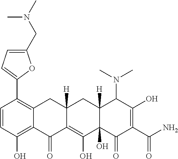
C1=CC(O)=C2C(=C1C1=CC=C(CN(C)C)O1)CC1([H])C(=C(O)C3(O)C([H])(C1)C(N(C)C)C(O)=C(C(N)=O)C3=O)C2=O
